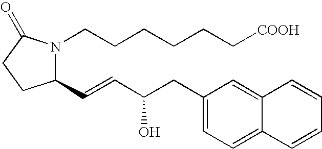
C1(C=CC(O)CC2=CC=C3C(=C2)C=CC=C3)N(CCCCCC[COOH])C(=O)CC1
